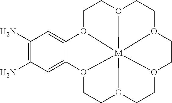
NC1=C(N)C=C2C(=C1)O1CCO3CCO4CCO5CCO6CCO2[M]16543
